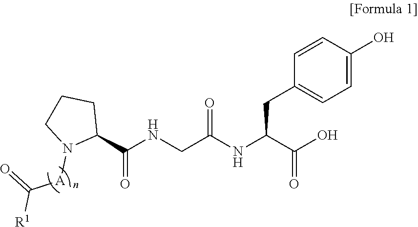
C1=CC(O)=CC=C1CC(NC(CNC(C1CCCN1[A]C(=O)[R1])=O)=O)C(O)=O
